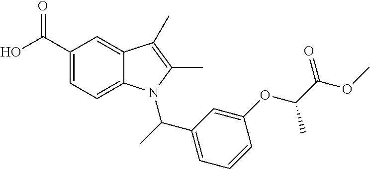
C1(OC(C(OC)=O)C)=CC(C(C)N2C3=CC=C(C(O)=O)C=C3C(C)=C2C)=CC=C1
